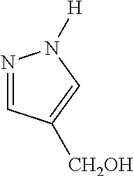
N1=CC([CH2OH])=CN1[H]
